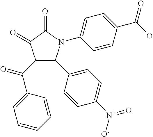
C1(=O)C(C(C2=CC=CC=C2)=O)C(C2=CC=C([N+](=O)[O-])C=C2)N(C2=CC=C(C(=O)O)C=C2)C1=O
